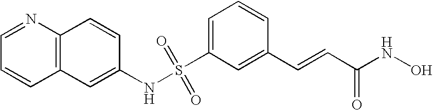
S(C1=CC=CC(C=CC(NO)=O)=C1)(NC1=CC2=C(C=C1)N=CC=C2)(=O)=O
